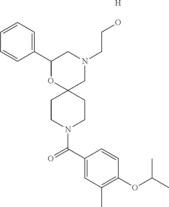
C1(C2=CC=CC=C2)OC2(CN(CCO)C1)CCN(C(C1=CC(C)=C(OC(C)C)C=C1)=O)CC2.[H]
